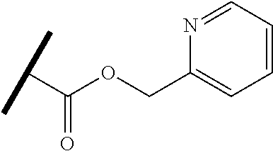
C(=O)(C(C)C)OCC1=CC=CC=N1
